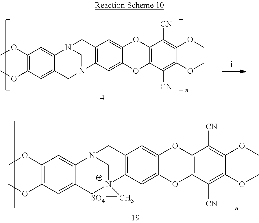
C1(OC)=C(OC)C=C2C(=C1)N1CN(C2)C2=C(C1)C=C1C(=C2)OC2=C(O1)C([CN])=C(OC)C(OC)=C2[CN].C1(OC)=C(OC)C=C2C(=C1)N1C[N+](C=[SO4])(C2)C2=C(C1)C=C1C(=C2)OC2=C(O1)C([CN])=C(OC)C(OC)=C2[CN]
